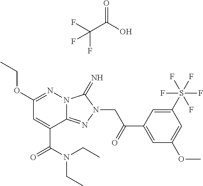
C1(OCC)=NN2C(=NN(CC(C3=CC(OC)=CC(S(F)(F)(F)(F)F)=C3)=O)C2=N)C(C(N(CC)CC)=O)=C1.C(C(O)=O)(F)(F)F
